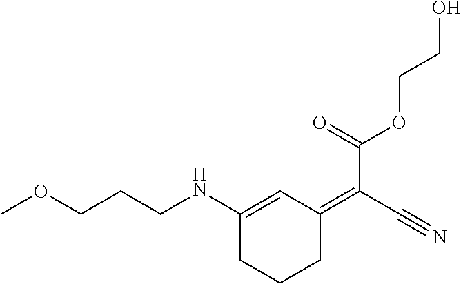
C(CNC1=CC(=C(C#N)C(=O)OCCO)CCC1)COC
